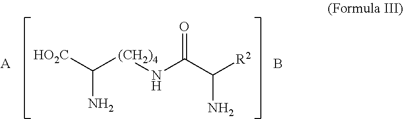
[A].B.[HO2C]C([(CH2)4]NC(C([R2])N)=O)N
